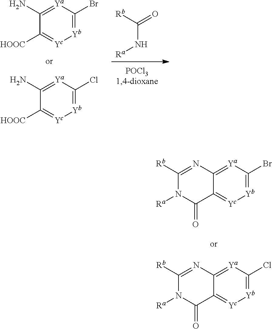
[Rb]C(=O)N[Ra].C1(N)=[Ya]C(Br)=[Yb][Yc]=C1[HOOC].C1(N)=[Ya]C(Cl)=[Yb][Yc]=C1[HOOC].C12=[Ya]C(Cl)=[Yb][Yc]=C1C(=O)N([Ra])C([Rb])=N2.C12=[Ya]C(Br)=[Yb][Yc]=C1C(=O)N([Ra])C([Rb])=N2
